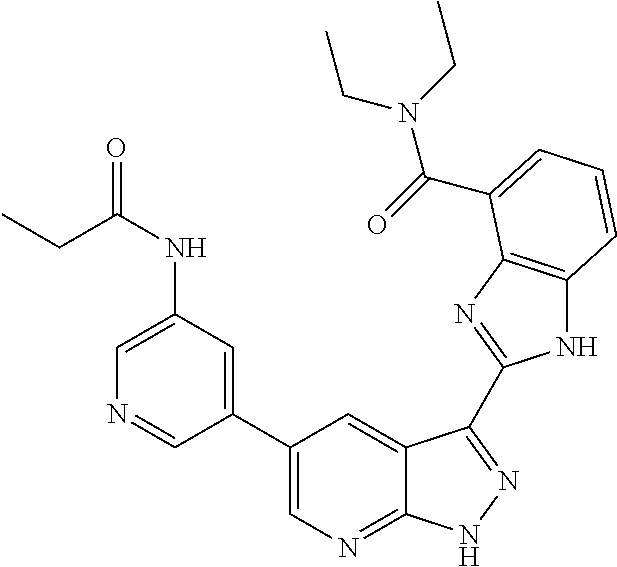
C1(C2=CN=C3C(=C2)C(C2=NC4=C(N2)C=CC=C4C(=O)N(CC)CC)=NN3)=CC(NC(=O)CC)=CN=C1
